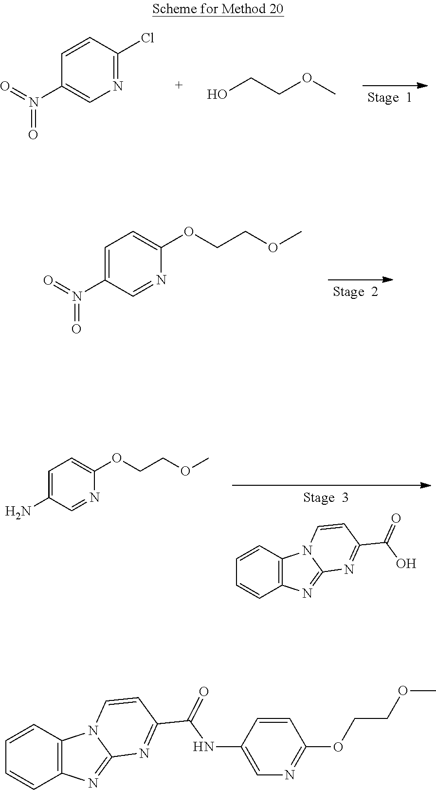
C1(N(=O)=O)=CN=C(Cl)C=C1.OCCOC.C1(N(=O)=O)=CC=C(OCCOC)N=C1.C1=CN2C3=C(C=CC=C3)N=C2N=C1C(=O)O.C1=C(N)C=NC(OCCOC)=C1.C1=CC=CC2=C1N1C=CC(C(NC3=CN=C(OCCOC)C=C3)=O)=NC1=N2
